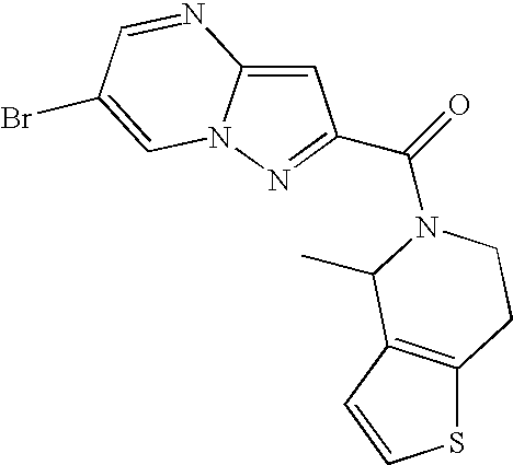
C1=C2N(N=C1C(N1CCC3=C(C=CS3)C1C)=O)C=C(Br)C=N2
